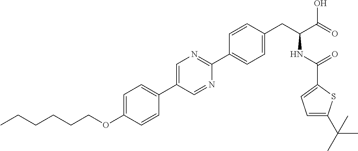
C(OC1=CC=C(C2=CN=C(C3=CC=C(CC(NC(=O)C4=CC=C(C(C)(C)C)S4)C(=O)O)C=C3)N=C2)C=C1)CCCCC
